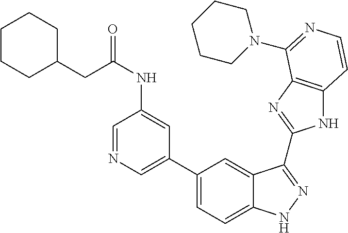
C1(C2=CN=CC(NC(CC3CCCCC3)=O)=C2)=CC=C2C(=C1)C(C1=NC3=C(N1)C=CN=C3N1CCCCC1)=NN2
